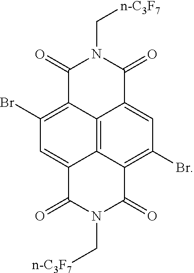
C1(Br)=C2C3=C4C(=C1)C(=O)N(C[n-C3F7])C(=O)C4=C(Br)C=C3C(=O)N(C[n-C3F7])C2=O
